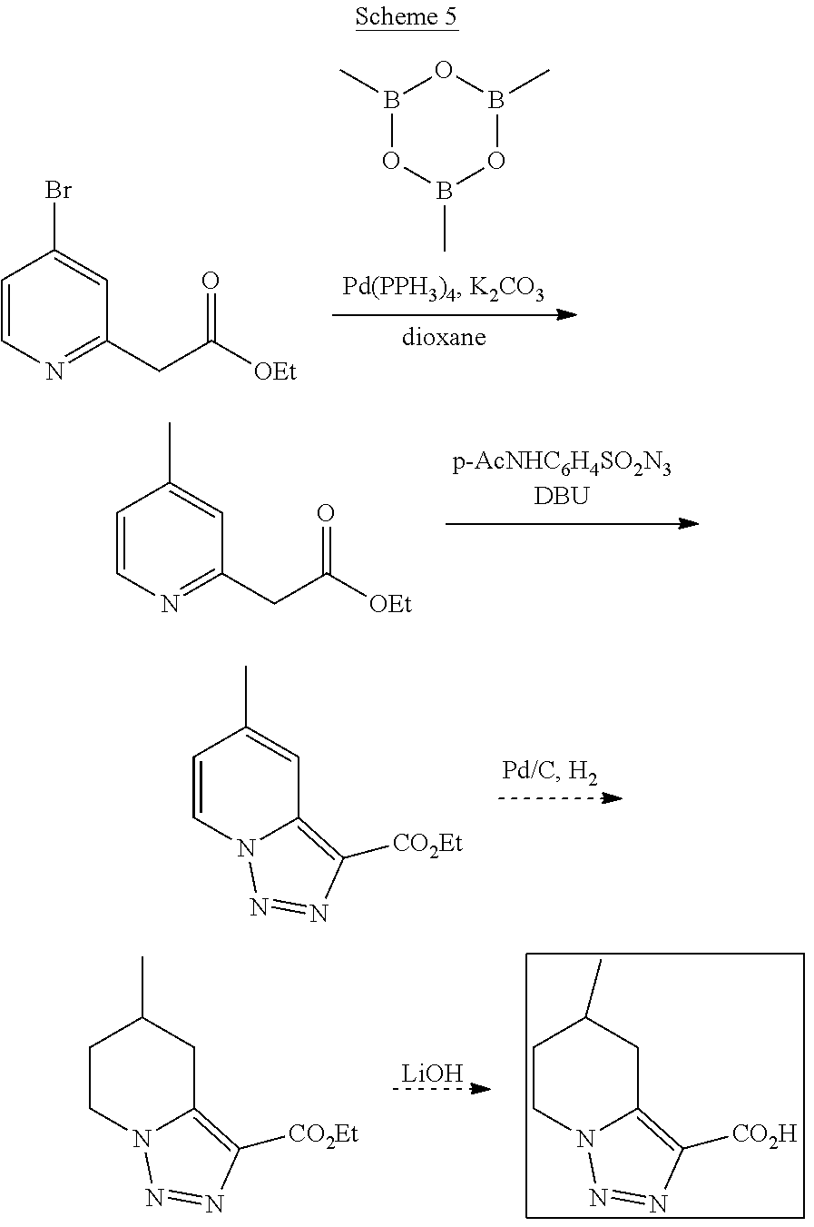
B1(C)OB(C)OB(C)O1.C1=CN=C(CC([OEt])=O)C=C1Br.C1=CN=C(CC([OEt])=O)C=C1C.C1=CN2C(=C([CO2Et])N=N2)C=C1C.[LiOH].C1CN2C(=C([CO2H])N=N2)CC1C.C1CN2C(=C([CO2Et])N=N2)CC1C
